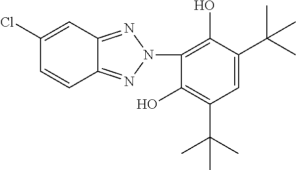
C12=NN(C3=C(O)C(C(C)(C)C)=CC(C(C)(C)C)=C3O)N=C1C=C(Cl)C=C2
